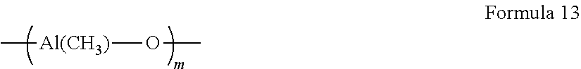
C[Al(CH3)]OC
